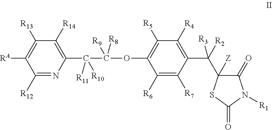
C1(C(C(OC2=C([R5])C([R4])=C(C([R2])([R3])C3([Z])C(=O)N([R1])C(=O)S3)C([R7])=C2[R6])([R8])[R9])([R11])[R10])=C([R14])C([R13])=C([RA])C([R12])=N1
